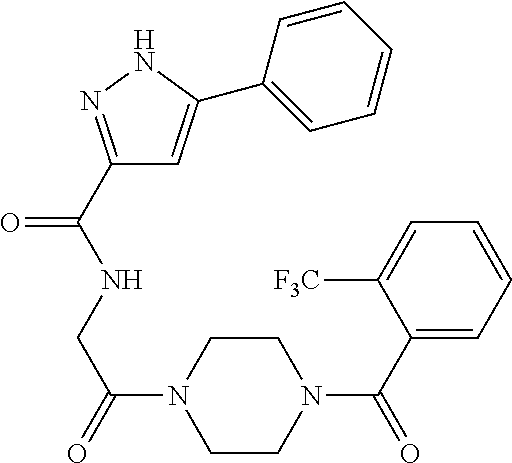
C1CN(C(=O)CNC(=O)C2=NNC(C3=CC=CC=C3)=C2)CCN1C(=O)C1=CC=CC=C1[F3C]
